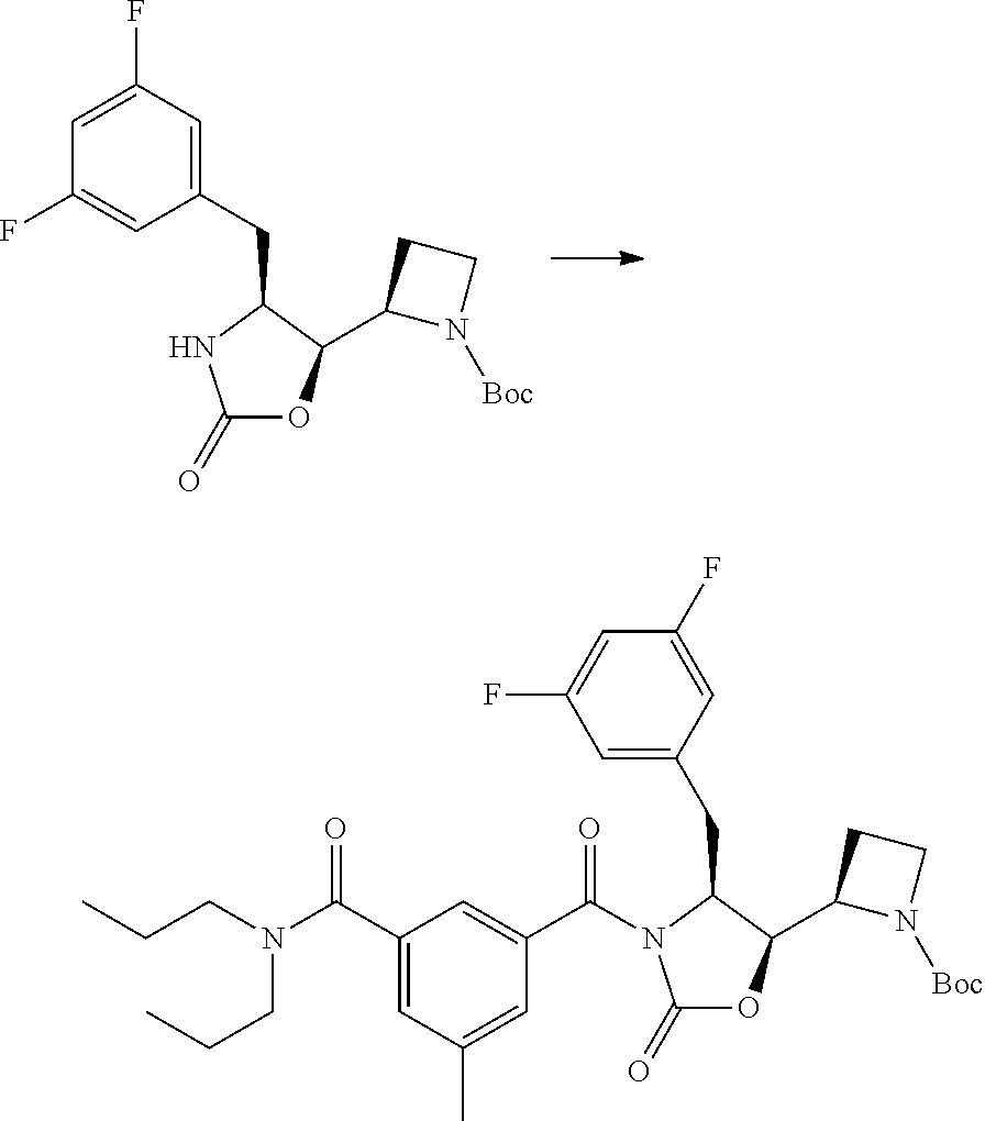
C1(=O)OC(C2N([Boc])CC2)C(CC2=CC(F)=CC(F)=C2)N1.C1(=O)OC(C2N([Boc])CC2)C(CC2=CC(F)=CC(F)=C2)N1C(C1=CC(C(N(CCC)CCC)=O)=CC(C)=C1)=O
